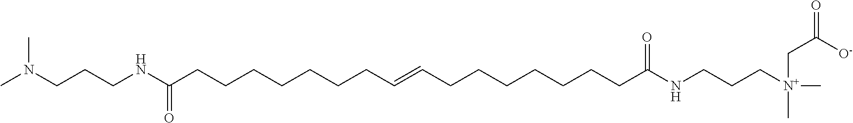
N(CCCNC(CCCCCCCC=CCCCCCCCC(NCCC[N+](C)(CC([O-])=O)C)=O)=O)(C)C
